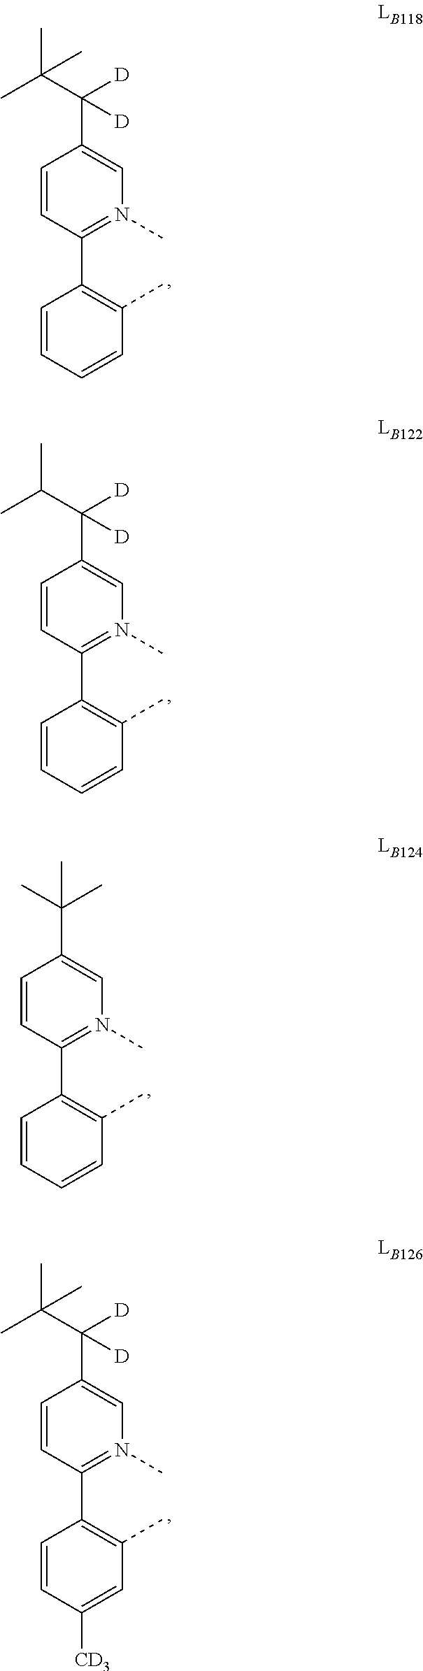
C1=CC=CC(C)=C1C1=N(C)C=C(C(C(C)C)([D])[D])C=C1.C1=CC([CD3])=CC(C)=C1C1=N(C)C=C(C(C(C)(C)C)([D])[D])C=C1.C1=CC=CC(C)=C1C1=N(C)C=C(C(C(C)(C)C)([D])[D])C=C1.C1=CC=CC(C)=C1C1=N(C)C=C(C(C)(C)C)C=C1
